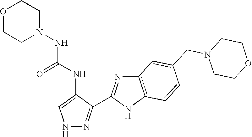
N1N=C(C2=NC3=C(N2)C=CC(CN2CCOCC2)=C3)C(NC(=O)NN2CCOCC2)=C1
